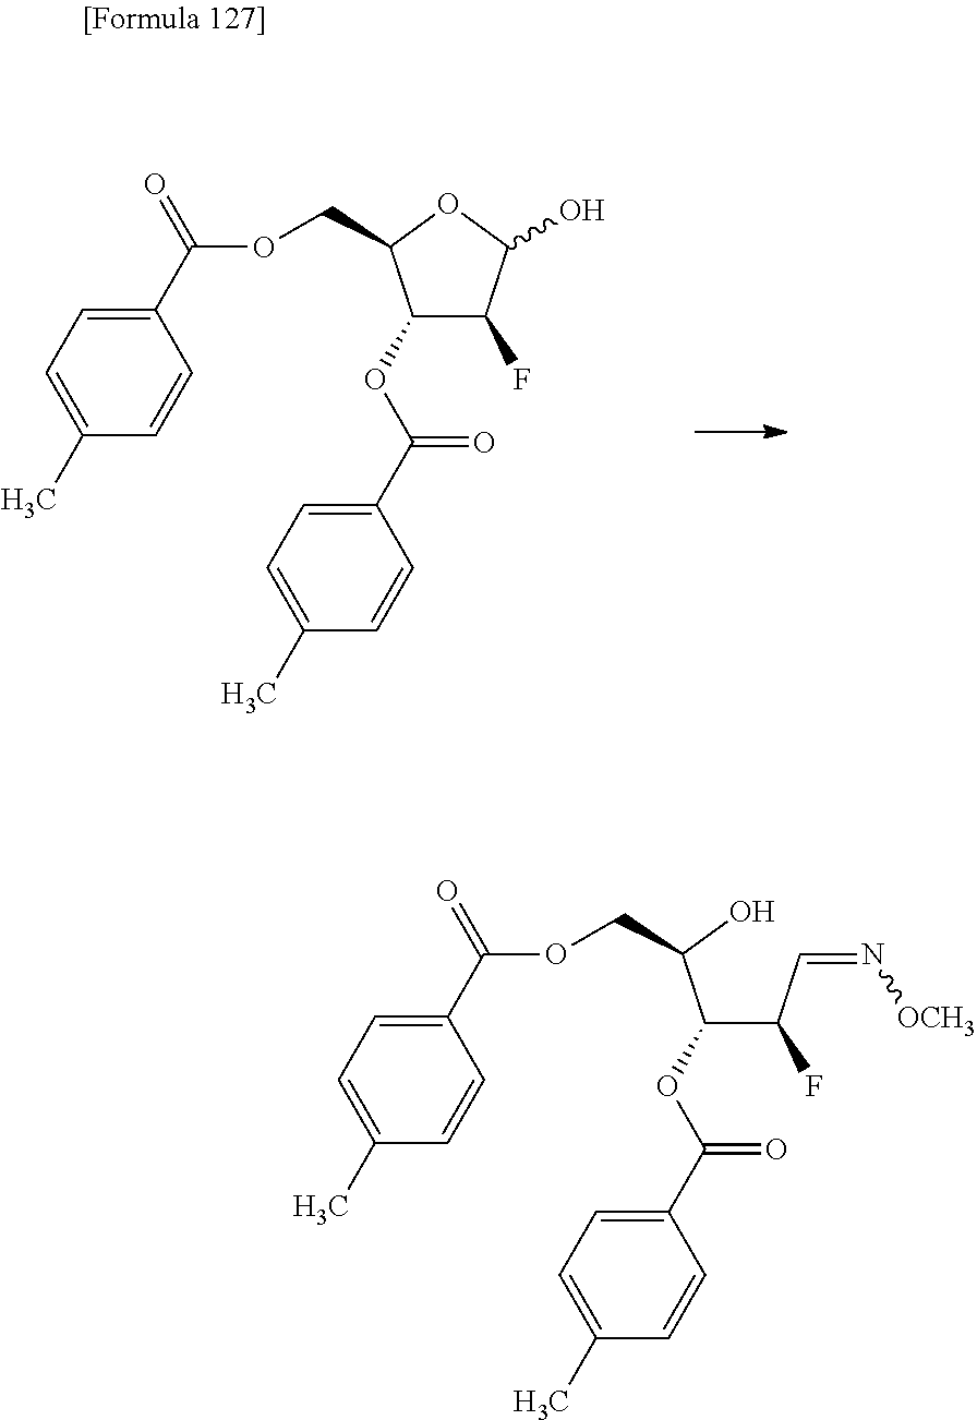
C1(OC(C2=CC=C(C)C=C2)=O)C(F)C(O)OC1COC(C1=CC=C(C)C=C1)=O.C(C(C=N[OCH3])F)(C(O)COC(C1=CC=C(C)C=C1)=O)OC(C1=CC=C(C)C=C1)=O
